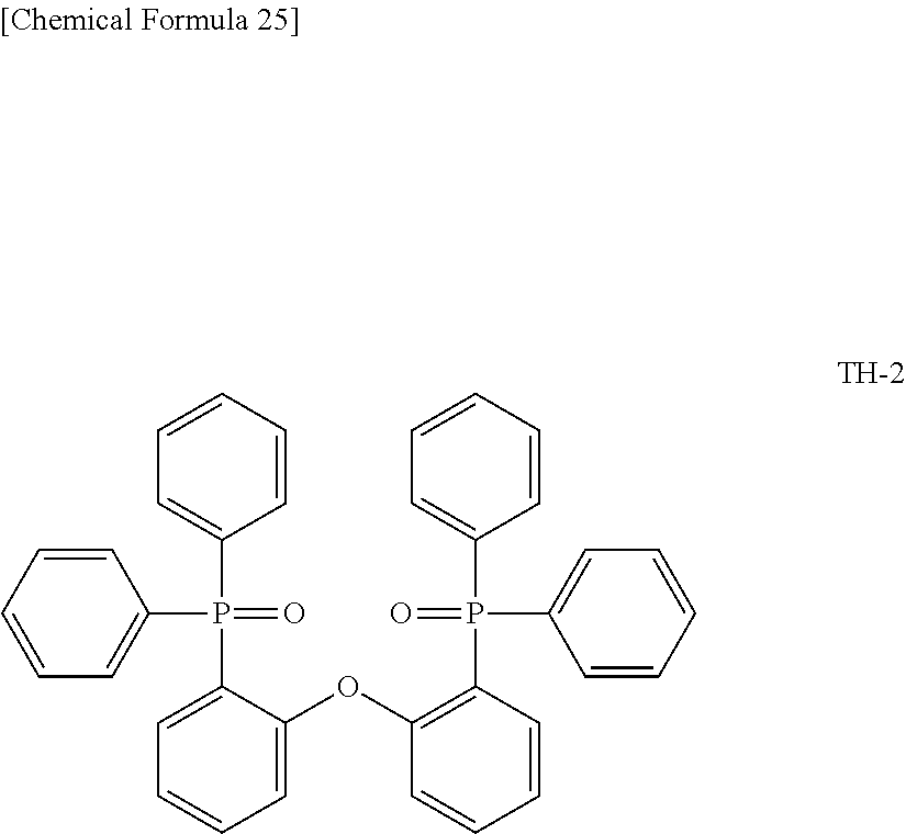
C1=CC=CC=C1P(C1=CC=CC=C1OC1=C(P(C2=CC=CC=C2)(=O)C2=CC=CC=C2)C=CC=C1)(=O)C1=CC=CC=C1
